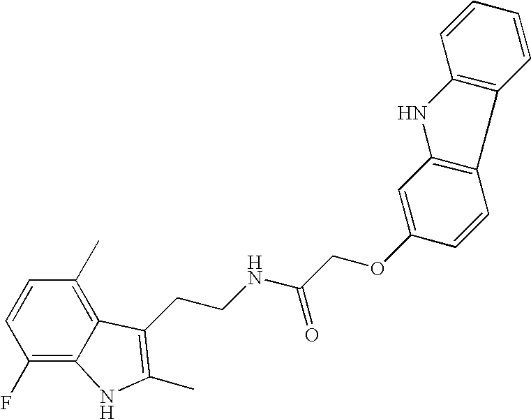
C1(F)=C2C(=C(C)C=C1)C(CCNC(COC1=CC3=C(C=C1)C1=C(N3)C=CC=C1)=O)=C(C)N2
